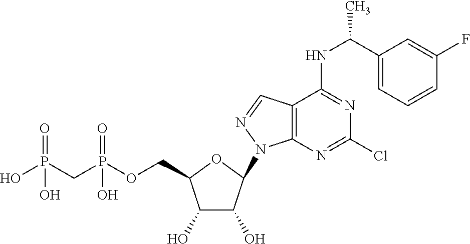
C1(O)C(O)C(N2C3=C(C=N2)C(NC(C2=CC=CC(F)=C2)C)=NC(Cl)=N3)OC1COP(CP(O)(=O)O)(=O)O
